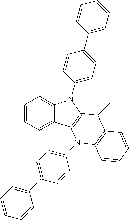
C1=CC=C2C(=C1)N(C1=CC=C(C3=CC=CC=C3)C=C1)C1=C2N(C2=CC=C(C3=CC=CC=C3)C=C2)C2=C(C1(C)C)C=CC=C2
